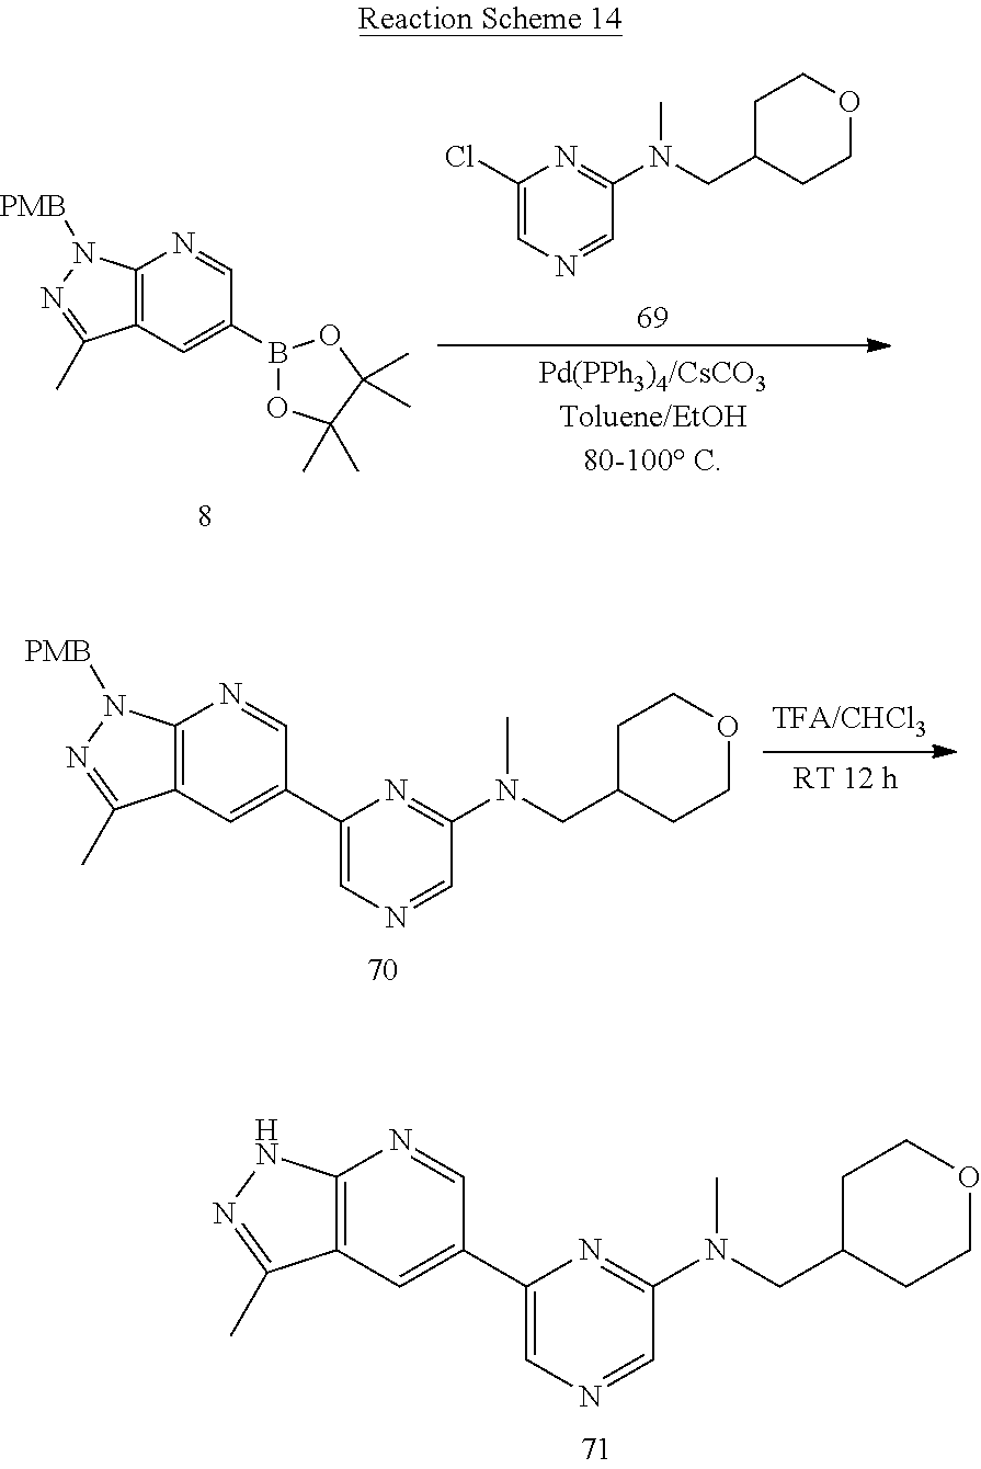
C12=C(C=C(C3=CN=CC(N(CC4CCOCC4)C)=N3)C=N1)C(C)=NN2.C12=C(C=C(B3OC(C)(C)C(C)(C)O3)C=N1)C(C)=NN2[PMB].C1(Cl)=CN=CC(N(C)CC2CCOCC2)=N1.C12=C(C=C(C3=CN=CC(N(CC4CCOCC4)C)=N3)C=N1)C(C)=NN2[PMB]
